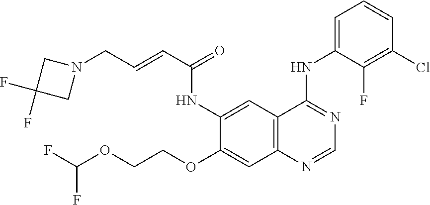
FC(OCCOC1=CC2=C(C=C1NC(C=CCN1CC(F)(F)C1)=O)C(NC1=CC=CC(Cl)=C1F)=NC=N2)F
